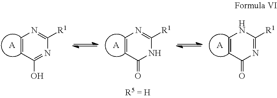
C1=CC(=O)NC([R1])=N1.[A].C1=CC(O)=NC([R1])=N1.[A].C1=CC(=O)N=C([R1])N1.[A]
